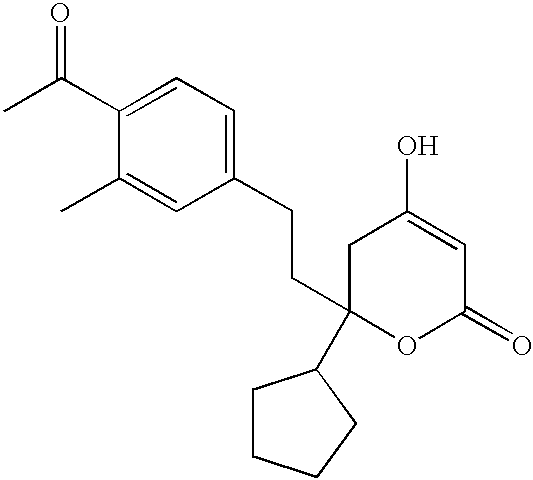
C1(CCC2(C3CCCC3)OC(=O)C=C(O)C2)=CC=C(C(C)=O)C(C)=C1
